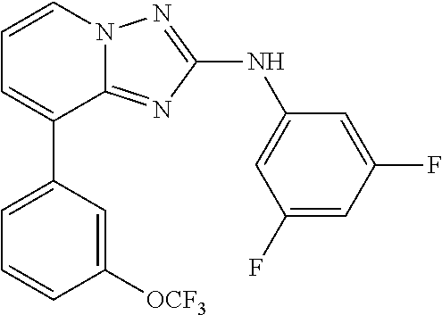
C1=CN2C(=NC(NC3=CC(F)=CC(F)=C3)=N2)C(C2=CC=CC([OCF3])=C2)=C1
